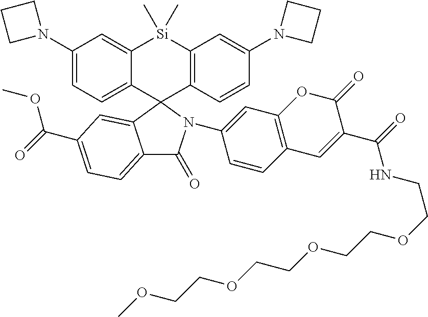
C1(N2CCC2)=CC=C2C(=C1)[Si](C)(C)C1=C(C23C2=CC(C(OC)=O)=CC=C2C(=O)N3C2=CC3=C(C=C2)C=C(C(NCCOCCOCCOCCOC)=O)C(=O)O3)C=CC(N2CCC2)=C1
